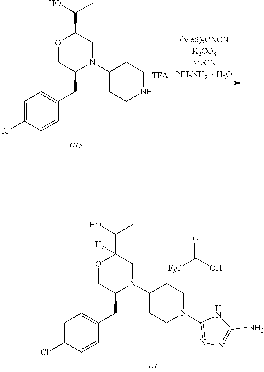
C1=C(Cl)C=CC(CC2N(C3CCNCC3)CC(C(O)C)OC2)=C1.C1=C(Cl)C=CC(CC2N(C3CCN(C4=NN=C(N)N4)CC3)CC(C(O)C)([H])OC2)=C1.[F3C]C(O)=O
